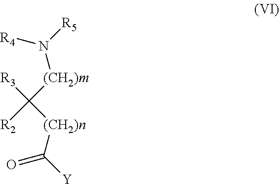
[(CH2)n](C([Y])=O)C([(CH2)m]N([R5])[R4])([R3])[R2]
